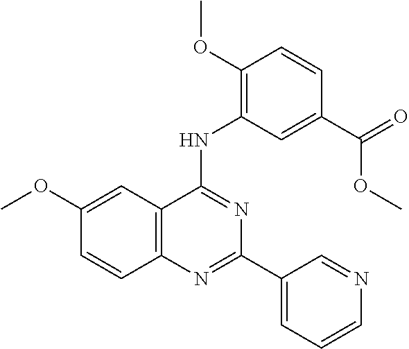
C1(OC)=CC2=C(C=C1)N=C(C1=CC=CN=C1)N=C2NC1=C(OC)C=CC(C(OC)=O)=C1
